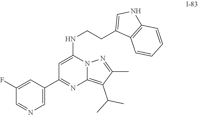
C1(C(C)C)=C2N(N=C1C)C(NCCC1=CNC3=C1C=CC=C3)=CC(C1=CN=CC(F)=C1)=N2
